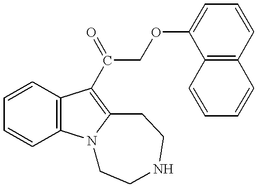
C1=CC=CC2=C1C(C(COC1=CC=CC3=C1C=CC=C3)=O)=C1N2CCNCC1
